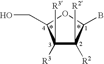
C1([R3])([R3])C([R2])([R2])C(B)OC1CO
